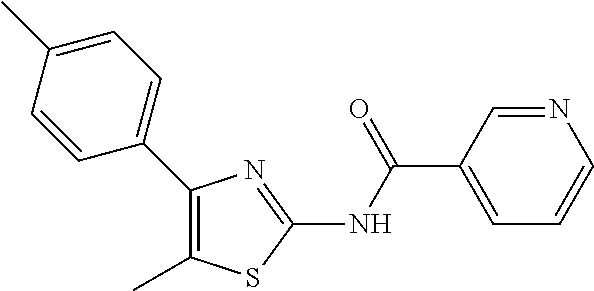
N1=CC(C(NC2=NC(C3=CC=C(C)C=C3)=C(C)S2)=O)=CC=C1
